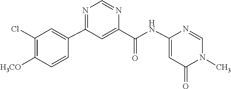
C1=NC(NC(C2=CC(C3=CC(Cl)=C([H3CO])C=C3)=NC=N2)=O)=CC(=O)N1C
